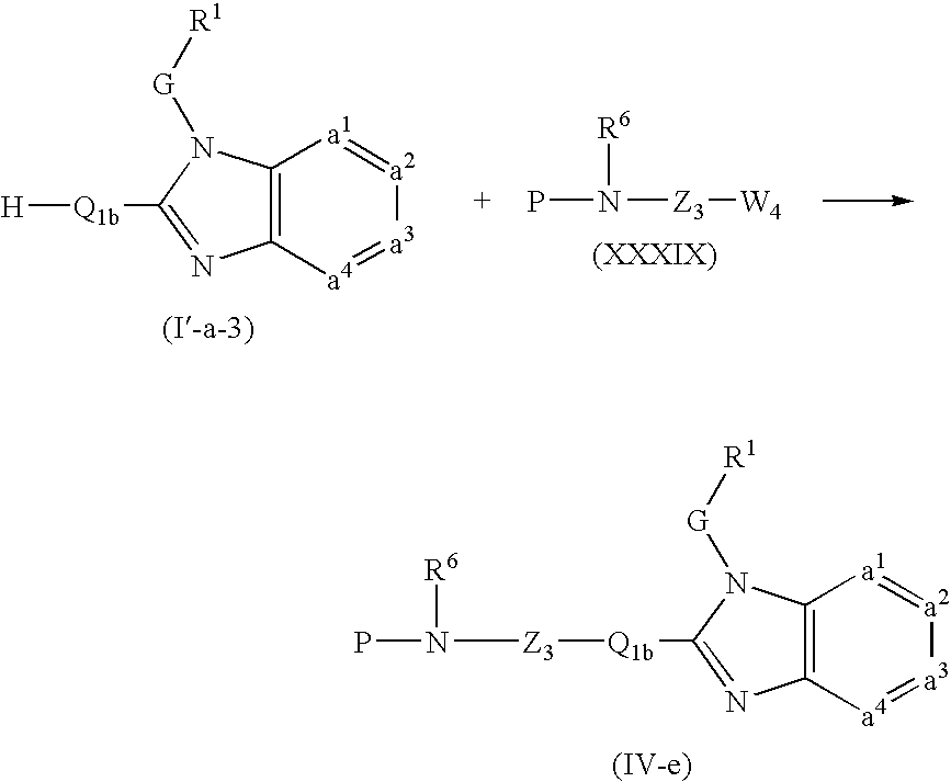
C12=C([a4]=[a3][a2]=[a1]1)N=C([Q1b][H])N2[G][R1].PN([Z3][W4])[R6].C12=C([a4]=[a3][a2]=[a1]1)N=C([Q1b][Z3]N(P)[R6])N2[G][R1]
